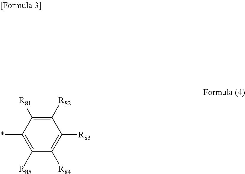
C1(*)=C([R85])C([R84])=C([R83])C([R82])=C1[R81]
